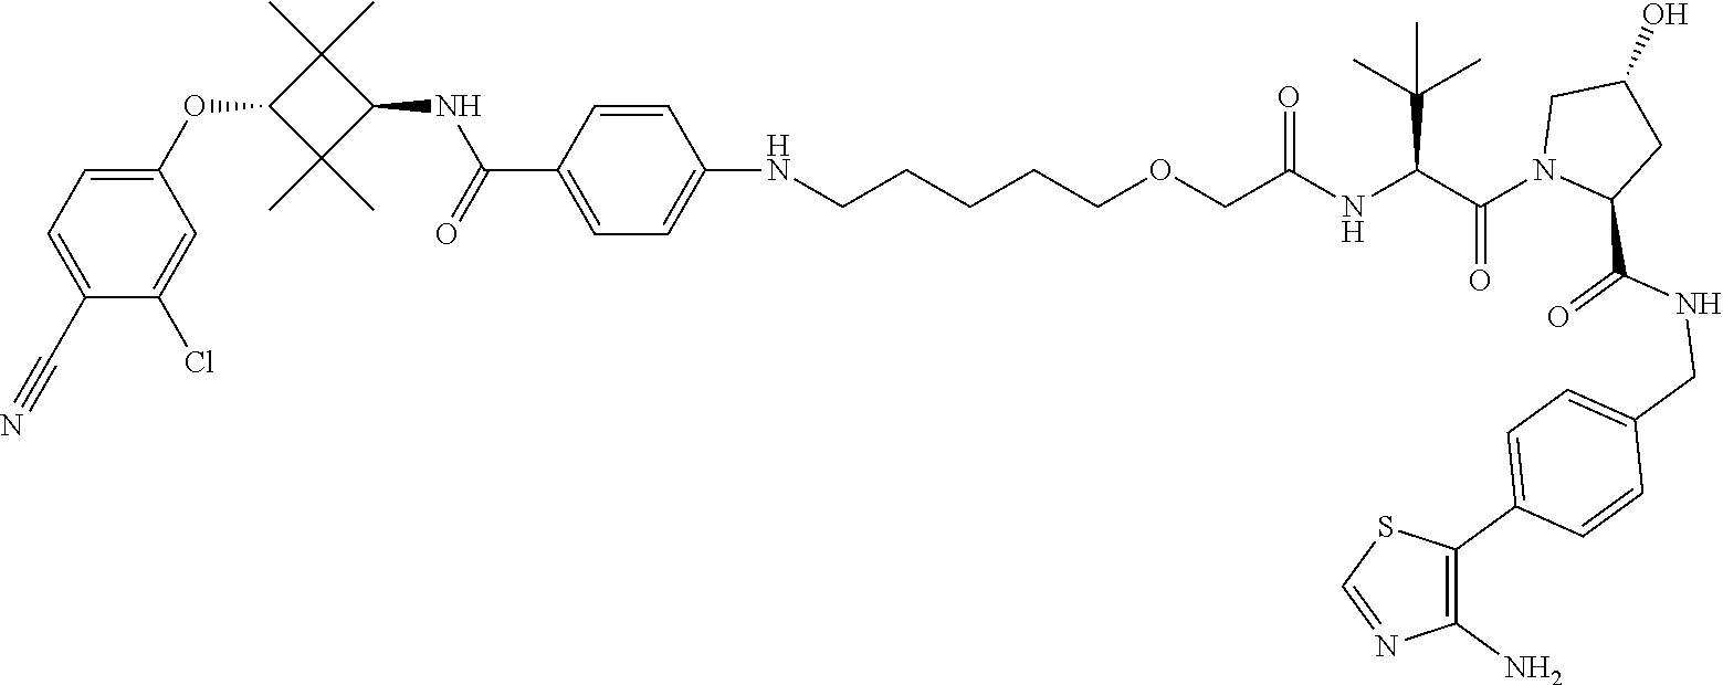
C1(C#N)=CC=C(OC2C(C)(C)C(NC(=O)C3=CC=C(NCCCCCOCC(NC(C(N4CC(O)CC4C(NCC4=CC=C(C5=C(N)N=CS5)C=C4)=O)=O)C(C)(C)C)=O)C=C3)C2(C)C)C=C1Cl
